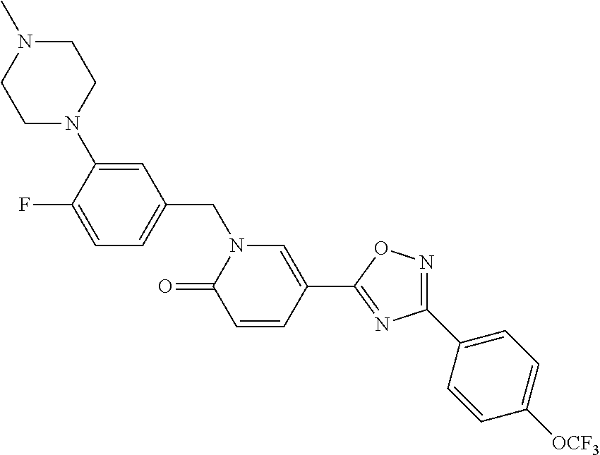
C1=C(F)C(N2CCN(C)CC2)=CC(CN2C(=O)C=CC(C3=NC(C4=CC=C([OCF3])C=C4)=NO3)=C2)=C1
